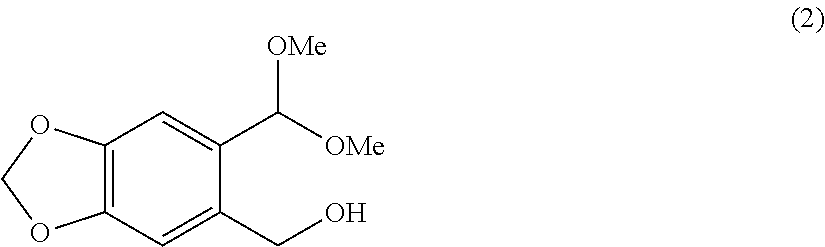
C12=C(C=C(CO)C(C([OMe])[OMe])=C1)OCO2
